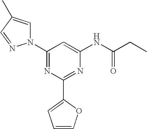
C1(N2C=C(C)C=N2)=NC(C2=CC=CO2)=NC(NC(CC)=O)=C1
